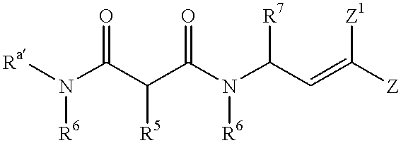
[Ra]N([R6])C(C(C(N(C(C=C([Z])[Z1])[R7])[R6])=O)[R5])=O
